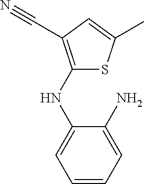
C1=CC=C(N)C(NC2=C(C#N)C=C(C)S2)=C1
